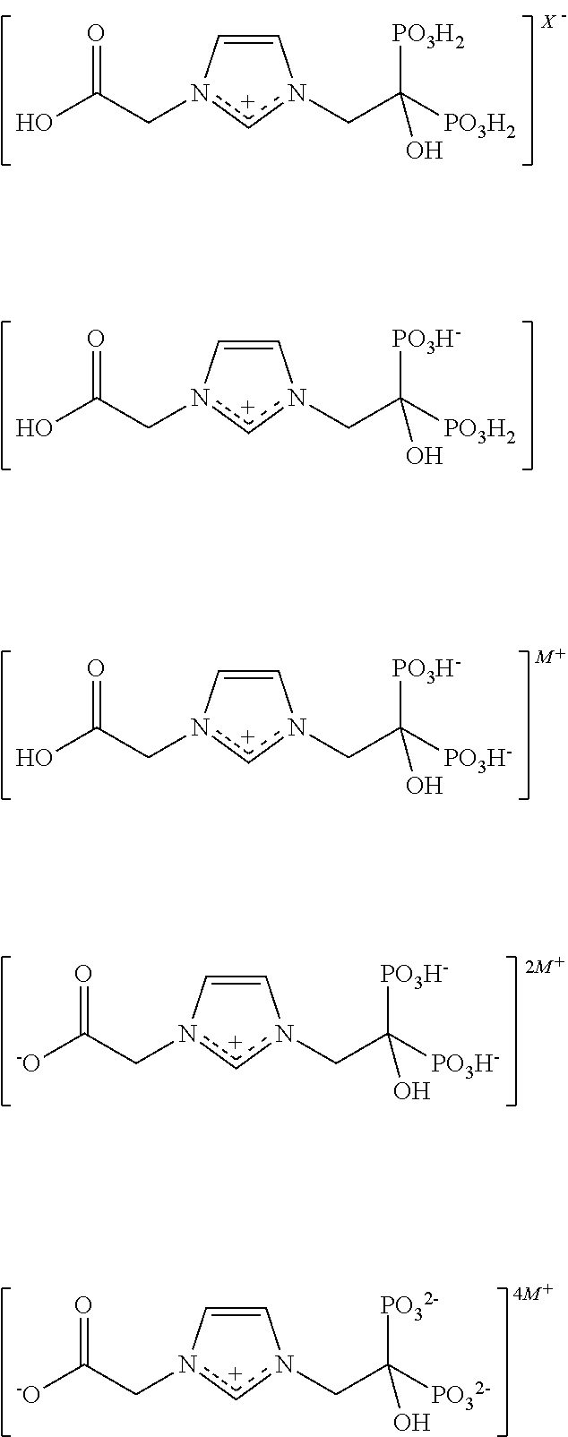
C1=Cn(CC(O)=O)[c+]n1CC([PO3H2])([PO3H-])O.C1=Cn(CC(O)=O)[c+]n1CC([PO3H2])([PO3H2])O.[X].C1=Cn(CC(O)=O)[c+]n1CC([PO3H-])([PO3H-])O.[M].C1=Cn(CC([-O])=O)[c+]n1CC([PO3H-])([PO3H-])O.[2M].C1=Cn(CC([-O])=O)[c+]n1CC([PO32-])([PO32-])O.[4M]
